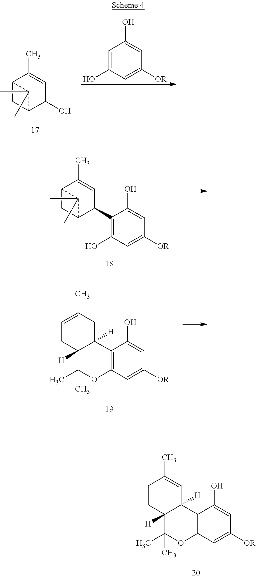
C1(O)C=C(C)C2CC1C2(C)C.C1=C(O)C=C([OR])C=C1O.C1(C2=C(O)C=C([OR])C=C2O)C=C(C)C2CC1C2(C)C.C12([H])CC(C)=CCC1([H])C(C)(C)OC1=C2C(O)=CC([OR])=C1.C12([H])C=C(C)CCC1([H])C(C)(C)OC1=C2C(O)=CC([OR])=C1
